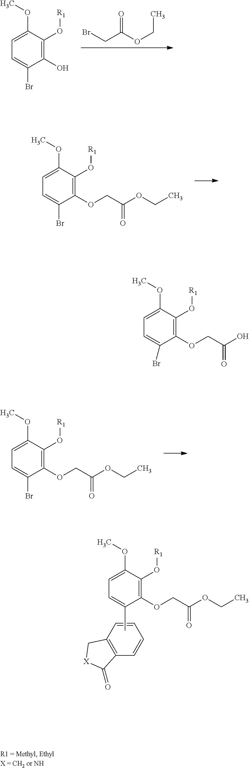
C1(OC)=CC=C(Br)C(O)=C1O[R1].BrCC(OCC)=O.C1(OC)=CC=C(Br)C(OCC(OCC)=O)=C1O[R1].C1(OC)=CC=C(Br)C(OCC(OCC)=O)=C1O[R1].C12=C(C=CC=C1)C(=O)[X]C2.C1(OC)=CC=C(C)C(OCC(OCC)=O)=C1O[R1].C1(OC)=CC=C(Br)C(OCC(O)=O)=C1O[R1]
